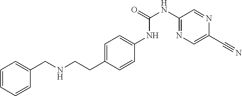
C1(CNCCC2=CC=C(NC(NC3=NC=C(C#N)N=C3)=O)C=C2)=CC=CC=C1
